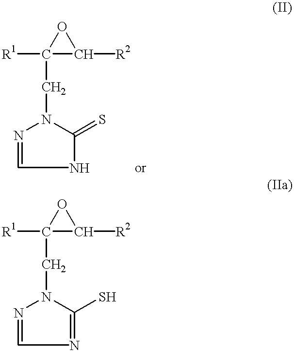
C1(CN2N=CNC2=S)([R1])C([R2])O1.C1(CN2N=CN=C2S)([R1])C([R2])O1
